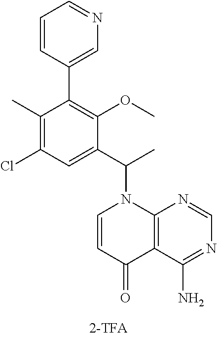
C1=CC(C2=C(OC)C(C(C)N3C=CC(=O)C4=C3N=CN=C4N)=CC(Cl)=C2C)=CN=C1
